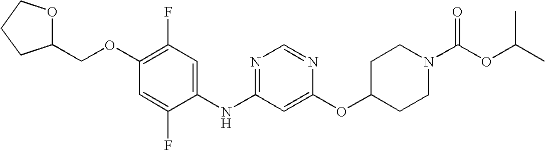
C1(OCC2OCCC2)=C(F)C=C(NC2=NC=NC(OC3CCN(C(OC(C)C)=O)CC3)=C2)C(F)=C1
